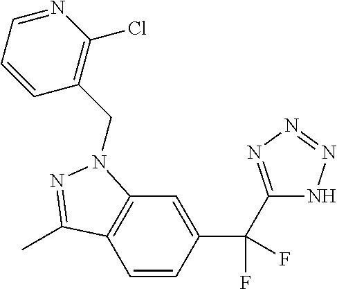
C12=C(C=CC(C(F)(F)C3=NN=NN3)=C1)C(C)=NN2CC1=C(Cl)N=CC=C1
